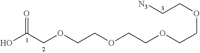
OC(=O)COCCOCCOCCOCC[N3]
